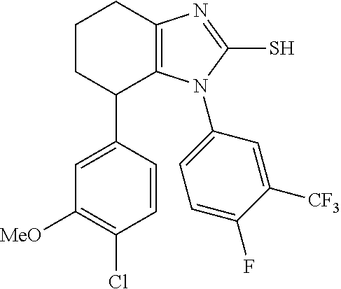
C1([MeO])=C(Cl)C=CC(C2C3=C(CCC2)N=C(S)N3C2=CC=C(F)C([CF3])=C2)=C1
